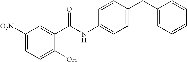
C1([O2N])=CC=C(O)C(C(NC2=CC=C(CC3=CC=CC=C3)C=C2)=O)=C1
